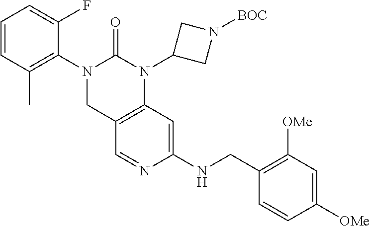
C1C2=C(N(C3CN([BOC])C3)C(=O)N1C1=C(C)C=CC=C1F)C=C(NCC1=C([OMe])C=C([OMe])C=C1)N=C2
